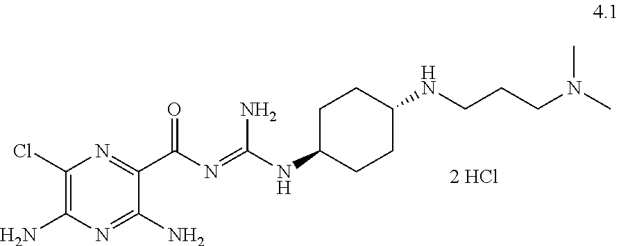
C(NC1CCC(NCCCN(C)C)CC1)(=NC(C1=NC(Cl)=C(N)N=C1N)=O)N
